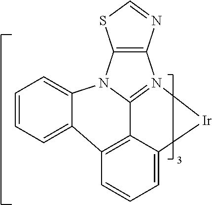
C1=CC=C2C3=C4C5=N(C6=C(N5C2=C1)SC=N6)[Ir]C4=CC=C3
